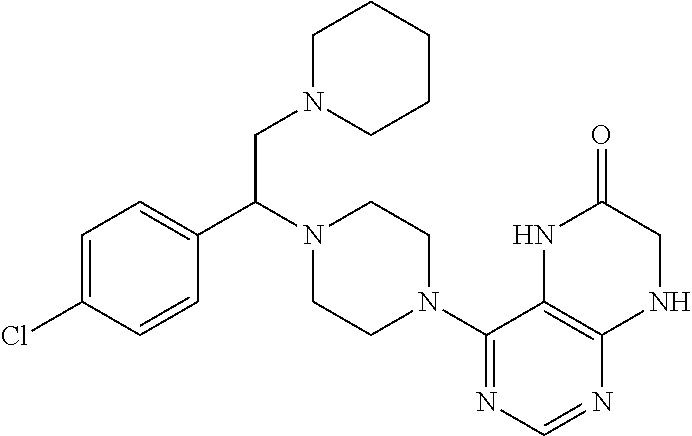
C1=C(Cl)C=CC(C(N2CCN(C3=NC=NC4=C3NC(=O)CN4)CC2)CN2CCCCC2)=C1
